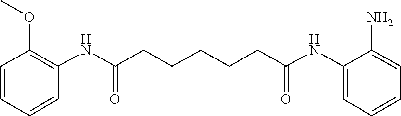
N(C(CCCCCC(NC1=CC=CC=C1N)=O)=O)C1=C(OC)C=CC=C1
